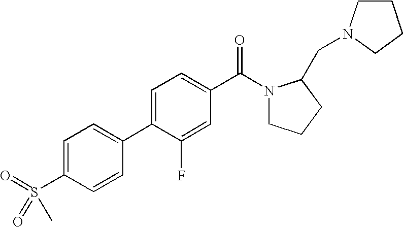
C1(S(=O)(=O)C)=CC=C(C2=CC=C(C(=O)N3CCCC3CN3CCCC3)C=C2F)C=C1
